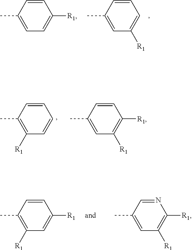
C1=C(C)C=CC([R1])=C1.C1=C(C)C=CC=C1[R1].C1([R1])=C(C)C=CC=C1.C1=C(C)C=CC([R1])=C1[R1].C1([R1])=C(C)C=CC([R1])=C1.C1=C(C)C=NC([R1])=C1[R1]
